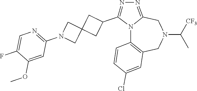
N12C3=C(CN(C([CF3])C)CC1=NN=C2C1CC2(C1)CN(C1=NC=C(F)C(OC)=C1)C2)C=C(Cl)C=C3
